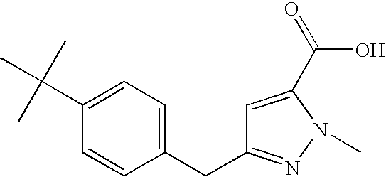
C1(CC2=NN(C)C(C(O)=O)=C2)=CC=C(C(C)(C)C)C=C1
